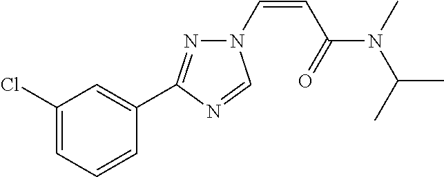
C1(Cl)=CC=CC(C2=NN(C=CC(N(C)C(C)C)=O)C=N2)=C1
